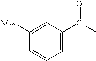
C1([NO2])=CC(C(C)=O)=CC=C1
